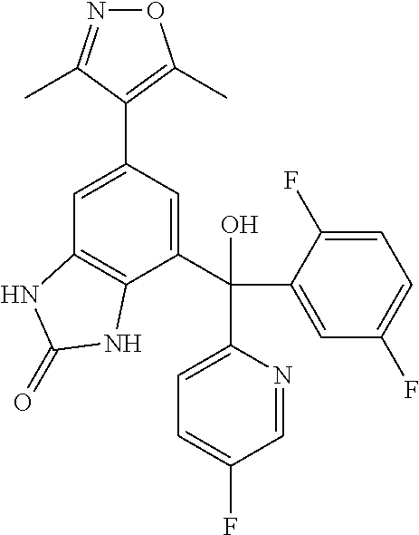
N1=C(C)C(C2=CC3=C(C(C(C4=CC=C(F)C=N4)(C4=CC(F)=CC=C4F)O)=C2)NC(=O)N3)=C(C)O1
